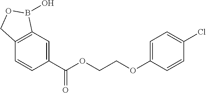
C1=C(C(OCCOC2=CC=C(Cl)C=C2)=O)C=CC2=C1B(O)OC2
